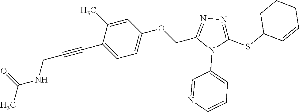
C1=C(C)C(C#CCNC(C)=O)=CC=C1OCC1=NN=C(SC2C=CCCC2)N1C1=CC=CN=C1
